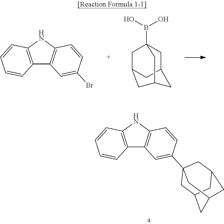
C12=C(NC3=C1C=C(Br)C=C3)C=CC=C2.C1C2CC3CC1(B(O)O)CC(C3)C2.C12=C(NC3=C1C=C(C14CC5CC(C1)CC(C4)C5)C=C3)C=CC=C2
